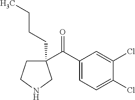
C1(CCCC)(C(C2=CC=C(Cl)C(Cl)=C2)=O)CCNC1
